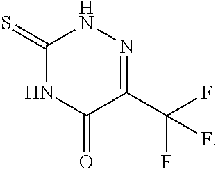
C1(=S)NC(=O)C(C(F)(F)F)=NN1
